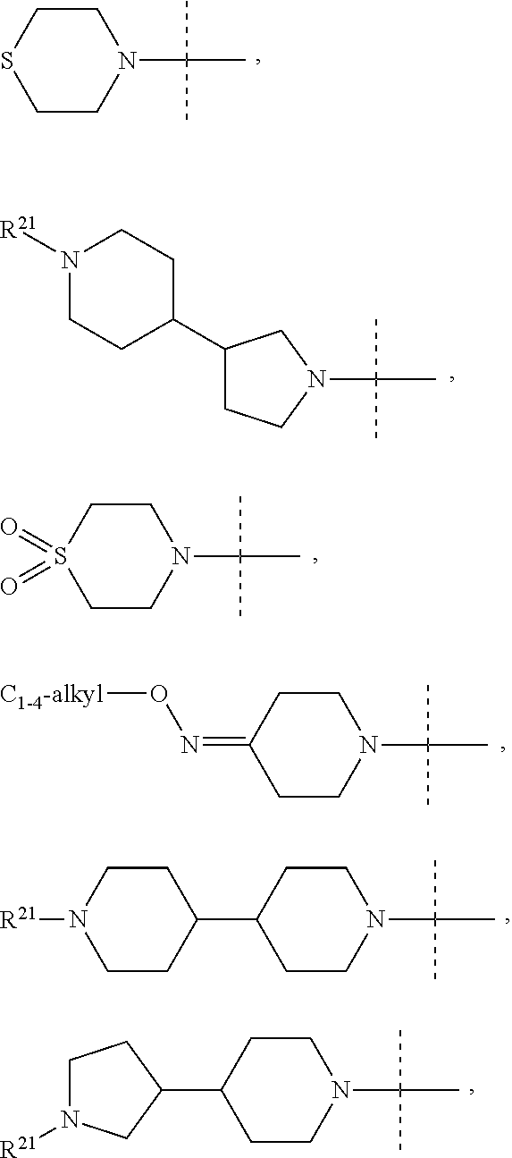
C1CSCCN1C(C)(C)C.N1([R21])CCC(C2CCN(C(C)(C)C)C2)CC1.C1CS(=O)(=O)CCN1C(C)(C)C.C1CC(=NO[C1-4-alkyl])CCN1C(C)(C)C.C1CC(C2CCN([R21])CC2)CCN1C(C)(C)C.C1CC(C2CCN([R21])C2)CCN1C(C)(C)C
